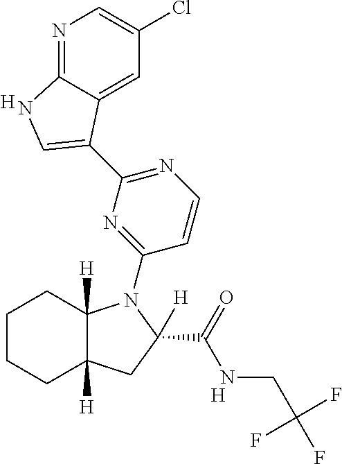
N1=C(C2=CNC3=NC=C(Cl)C=C32)N=C(N2C3([H])C([H])(CCCC3)CC2(C(=O)NCC(F)(F)F)[H])C=C1.[H].[H]
